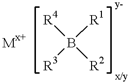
B([R4])([R1])([R3])[R2].[Mx+]
